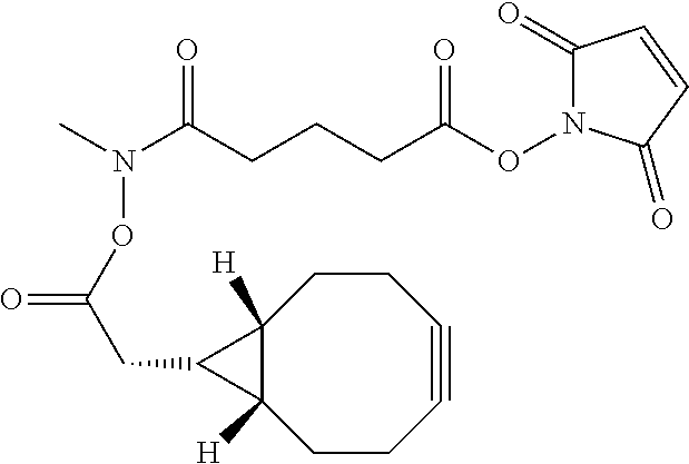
C1(=O)N(OC(CCCC(N(C)OC(=O)CC2C3([H])C2([H])CCC#CCC3)=O)=O)C(=O)C=C1
